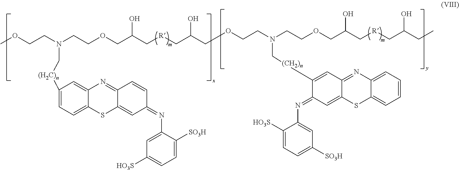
COCCN(CCOCC(C[R]CC(COCCN(CCOCC(C[R]CC(CC)O)O)C[(CH2)n]C1=CC2=NC3=CC=CC=C3SC2=CC1=NC1=CC([SO3H])=CC=C1[HO3S])O)O)C[(H2C)n]C1=CC=C2C(=C1)N=C1C(=CC(=NC3=CC([HO3S])=CC=C3[SO3H])C=C1)S2
